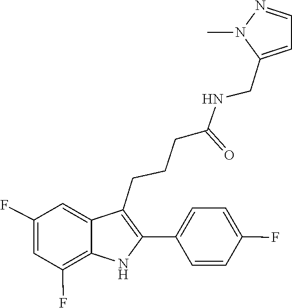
C1(CNC(CCCC2=C(C3=CC=C(F)C=C3)NC3=C(F)C=C(F)C=C23)=O)=CC=NN1C
